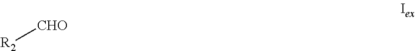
[R2][CHO]
